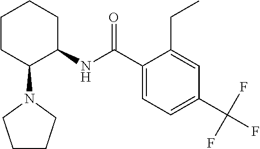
C1CC(N2CCCC2)C(NC(C2=CC=C(C(F)(F)F)C=C2CC)=O)CC1
